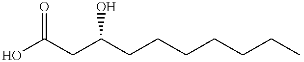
OC(CC(CCCCCCC)O)=O
